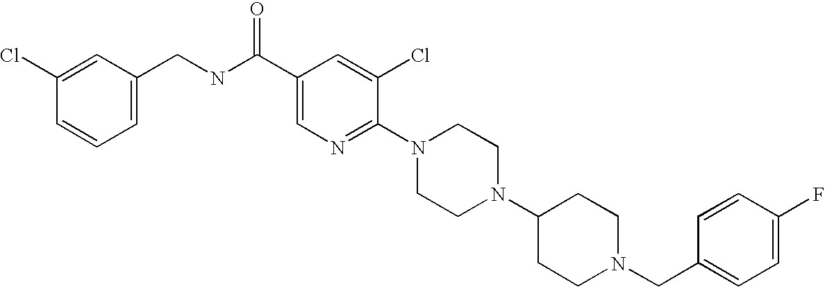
C(N1CCC(N2CCN(C3=NC=C(C(NCC4=CC=CC(Cl)=C4)=O)C=C3Cl)CC2)CC1)C1=CC=C(F)C=C1
